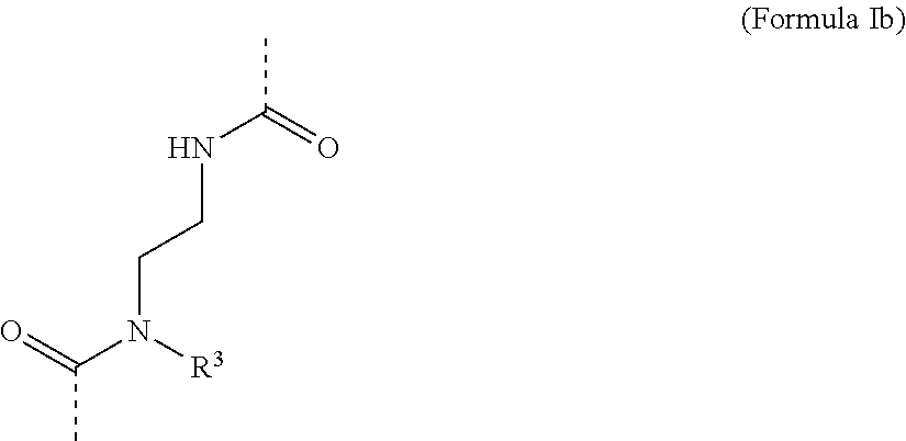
O=C(N([R3])CCNC(=O)C)C
